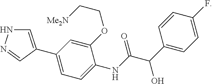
C1=C(C2=CC=C(NC(=O)C(O)C3=CC=C(F)C=C3)C(OCC[Me2N])=C2)C=NN1
